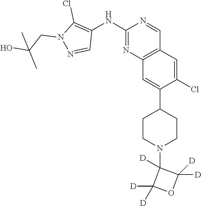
C12=C(C=C(Cl)C(C3CCN(C4([D])C([D])([D])OC4([D])[D])CC3)=C1)C=NC(NC1=C(Cl)N(CC(O)(C)C)N=C1)=N2
